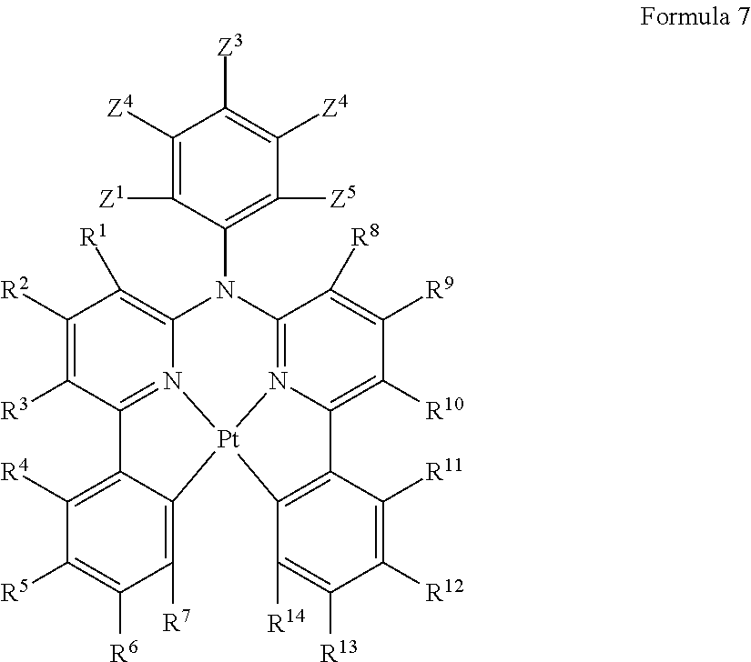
C1([Z4])=C([Z1])C(N2C3=N4C(=C([R10])C([R9])=C3[R8])C3=C([Pt]45N4=C(C([R3])=C([R2])C([R1])=C24)C2=C([R4])C([R5])=C([R6])C([R7])=C52)C([R14])=C([R13])C([R12])=C3[R11])=C([Z5])C([Z4])=C1[Z3]
